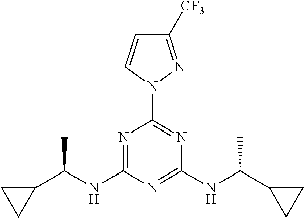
N1=C(NC(C2CC2)C)N=C(NC(C2CC2)C)N=C1N1C=CC([CF3])=N1
